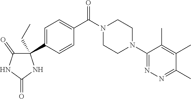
C1=C(C2(CC)C(=O)NC(=O)N2)C=CC(C(N2CCN(C3=NN=C(C)C(C)=C3C)CC2)=O)=C1
